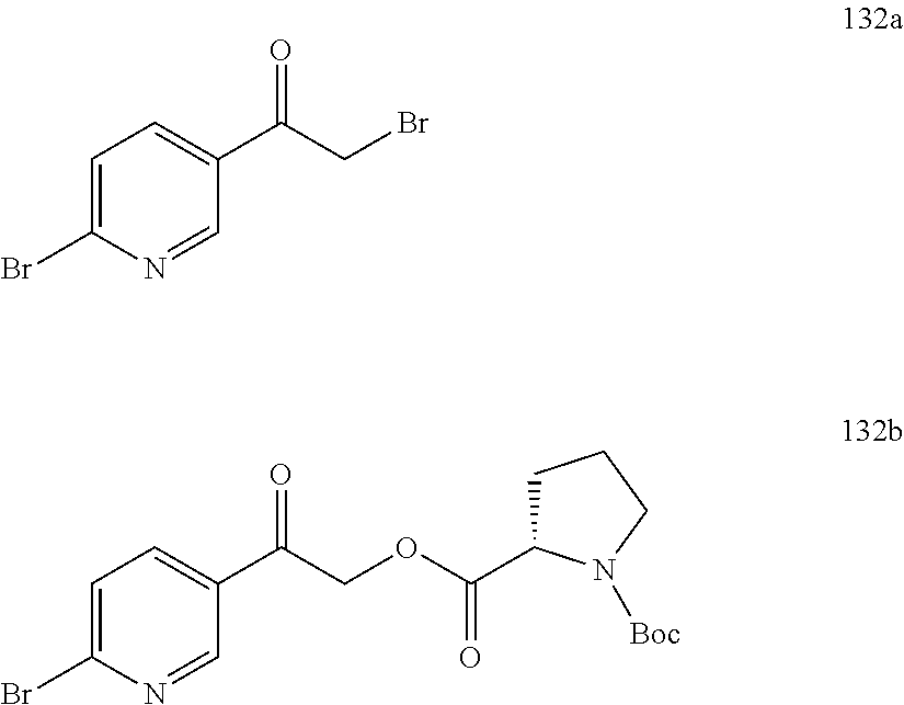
C1=C(Br)N=CC(C(CBr)=O)=C1.C1=C(Br)N=CC(C(COC(=O)C2CCCN2[Boc])=O)=C1
